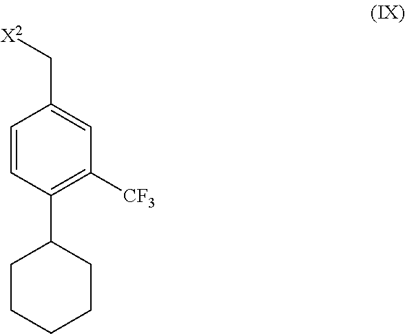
C(C1=CC([CF3])=C(C2CCCCC2)C=C1)[X2]
